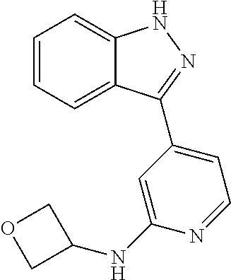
C1=CC=C2C(=C1)NN=C2C1=CC=NC(NC2COC2)=C1
